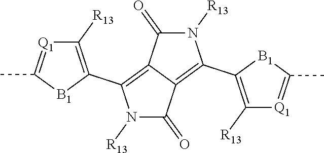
N1([R13])C(=O)C2=C(C3=C([R13])[Q1]=C(C)[B1]3)N([R13])C(=O)C2=C1C1=C([R13])[Q1]=C(C)[B1]1
